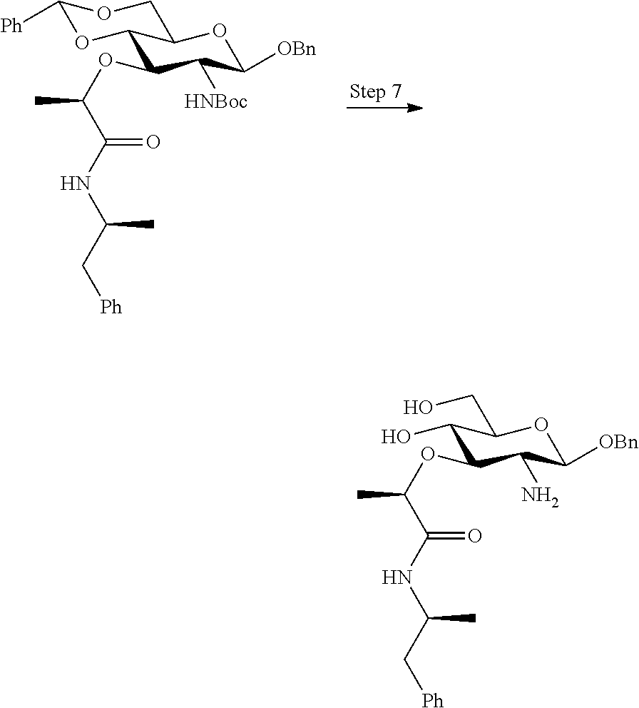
C1([Ph])OC2C(CO1)OC([OBn])C([HNBoc])C2OC(C(NC(C[Ph])C)=O)C.OC1C(CO)OC([OBn])C(N)C1OC(C(NC(C[Ph])C)=O)C
